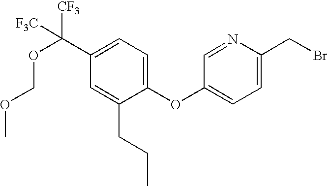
O(C1=CC=C(CBr)N=C1)C1=CC=C(C(OCOC)([CF3])[F3C])C=C1CCC
